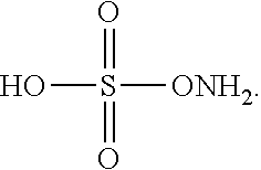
S([ONH2])(O)(=O)=O
